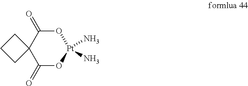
C1(=O)O[Pt](N)(N)OC(=O)C12CCC2
